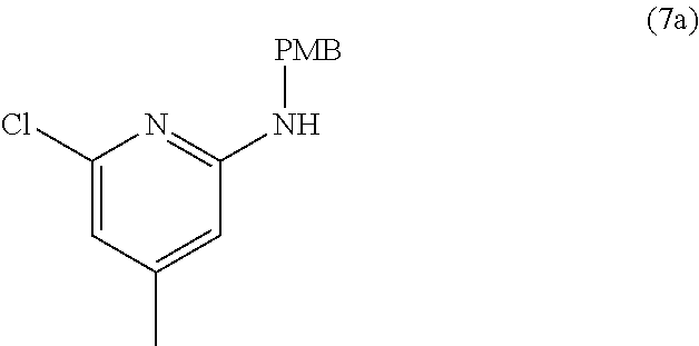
C1=C(Cl)N=C(N[PMB])C=C1C
